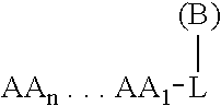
[AAn . . . AA1][L][(B)]
